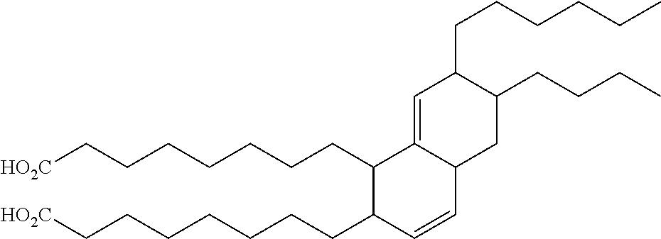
[HO2C]CCCCCCCC1C2=CC(CCCCCC)C(CCCC)CC2C=CC1CCCCCCC[HO2C]
